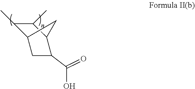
C1(C)C2CC(C(O)=O)C(C1C)C2
